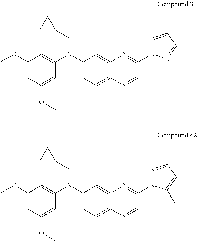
C1(OC)=CC(OC)=CC(N(C2=CC=C3C(=C2)N=C(N2C=CC(C)=N2)C=N3)CC2CC2)=C1.C1(OC)=CC(OC)=CC(N(C2=CC=C3C(=C2)N=C(N2N=CC=C2C)C=N3)CC2CC2)=C1
